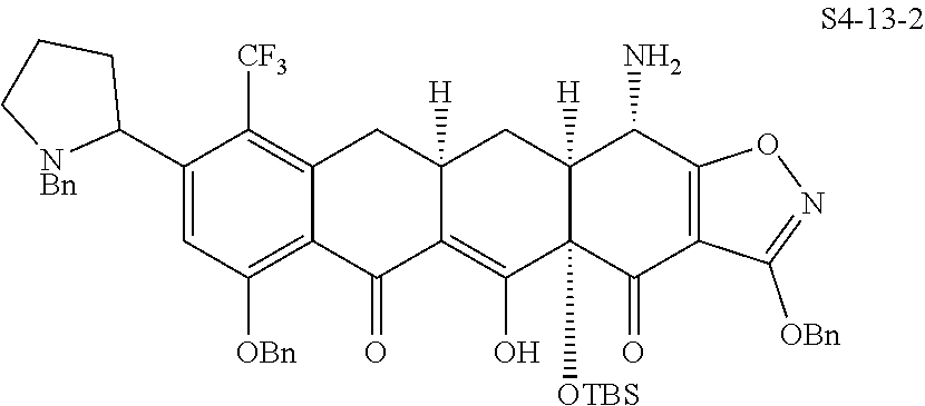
C1(C2CCC[NBn]2)=CC([OBn])=C2C(=C1[CF3])CC1([H])C(=C(O)C3([OTBS])C([H])(C1)C(N)C1=C(C3=O)C([OBn])=NO1)C2=O
